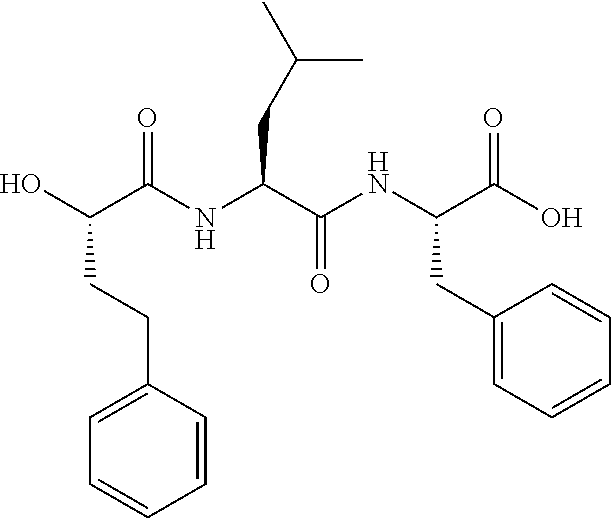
C1(CC(NC(C(NC(C(O)CCC2=CC=CC=C2)=O)CC(C)C)=O)C(O)=O)=CC=CC=C1
